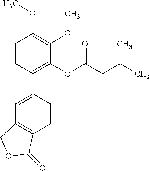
C1=CC(C2=CC3=C(C=C2)C(=O)OC3)=C(OC(CC(C)C)=O)C(OC)=C1OC
